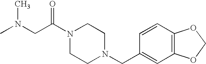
C1N(C(CN(C)C)=O)CCN(CC2=CC3=C(C=C2)OCO3)C1
